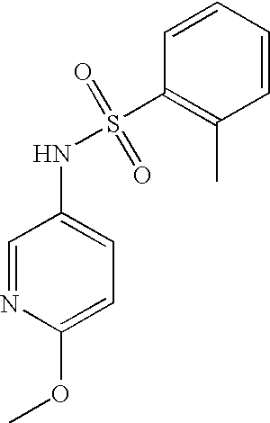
C1=CC=CC(S(=O)(=O)NC2=CC=C(OC)N=C2)=C1C
